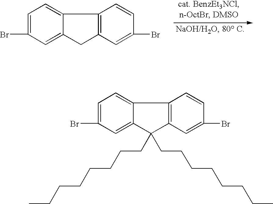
C12=CC=C(Br)C=C1CC1=C2C=CC(Br)=C1.C12=CC=C(Br)C=C1C(CCCCCCCC)(CCCCCCCC)C1=C2C=CC(Br)=C1
